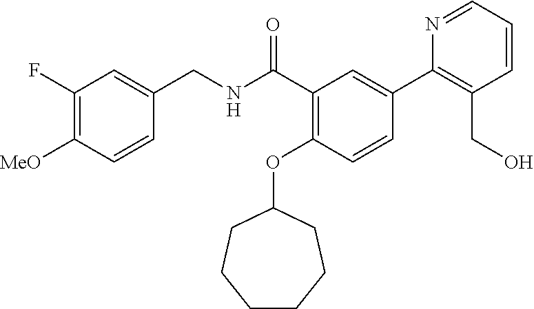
C1=CC([MeO])=C(F)C=C1CNC(C1=C(OC2CCCCCC2)C=CC(C2=C(CO)C=CC=N2)=C1)=O
